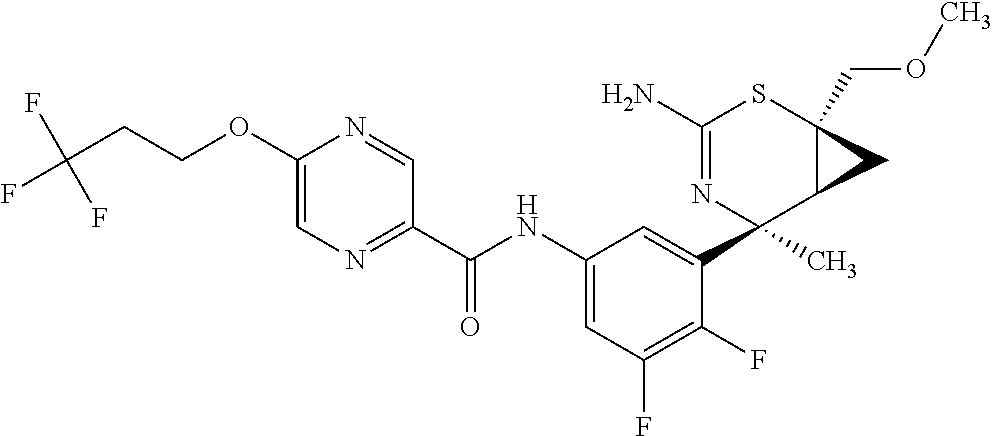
C1(N)=NC(C2=CC(NC(C3=NC=C(OCCC(F)(F)F)N=C3)=O)=CC(F)=C2F)(C)C2C(COC)(S1)C2
